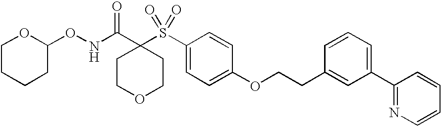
C1(S(C2(C(NOC3OCCCC3)=O)CCOCC2)(=O)=O)=CC=C(OCCC2=CC(C3=NC=CC=C3)=CC=C2)C=C1
